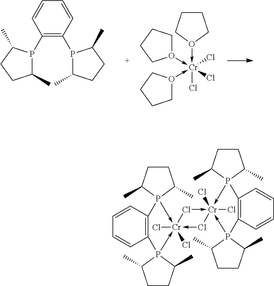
O1(->[Cr](-O2CCCC2)(-O2CCCC2)(Cl)(Cl)Cl)CCCC1.C1(C)CCC(C)P1C1=C(P2C(C)CCC2C)C=CC=C1.C1=CC=CC2=C1P1(->[Cr]3(Cl)(Cl)(-P24C(C)CCC4C)-Cl[Cr]2(Cl)(Cl)(-Cl3)-P3(C4=C(C=CC=C4)P->24C(C)CCC4C)C(C)CCC3C)C(C)CCC1C
